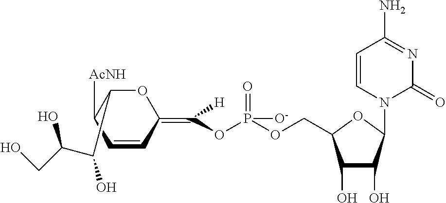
C1(O)C(O)C(N2C(=O)N=C(N)C=C2)OC1COP(OC(=C1OC(C(C(CO)O)O)C([AcNH])C=C1)[H])([O-])=O
